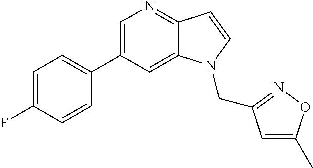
C1=C(C2=CC=C(F)C=C2)C=C2C(=N1)C=CN2CC1=NOC(C)=C1
